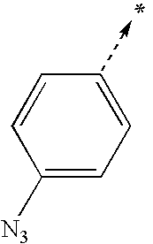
C1([N3])=CC=CC=C1
